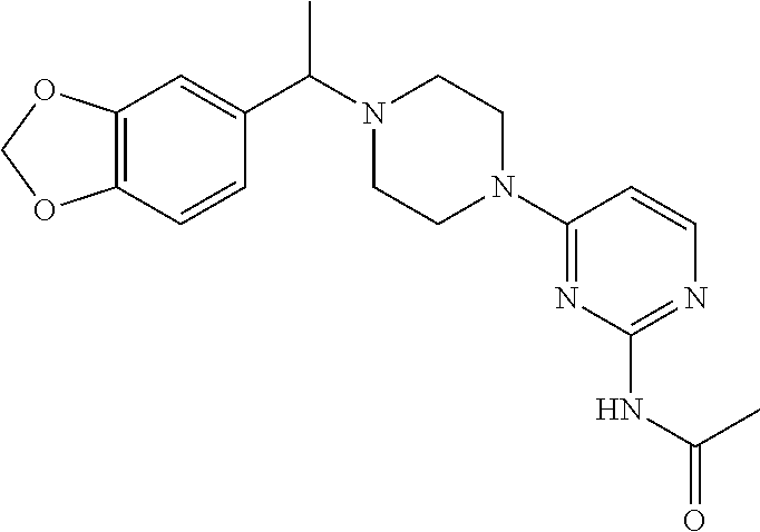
C12=C(C=CC(C(N3CCN(C4=NC(NC(=O)C)=NC=C4)CC3)C)=C1)OCO2
